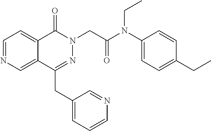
C1=NC=C2C(=C1)C(=O)N(CC(=O)N(C1=CC=C(CC)C=C1)CC)N=C2CC1=CC=CN=C1
